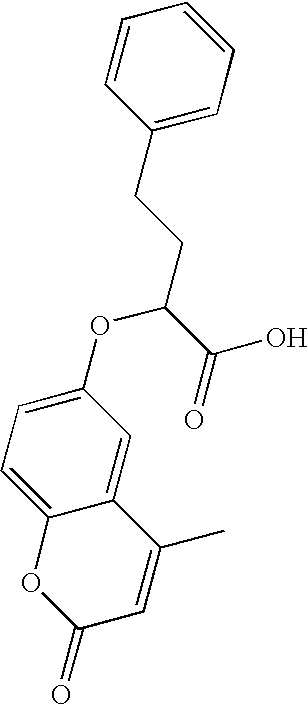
C1=CC=C(CCC(C(O)=O)OC2=CC=C3C(=C2)C(C)=CC(=O)O3)C=C1
